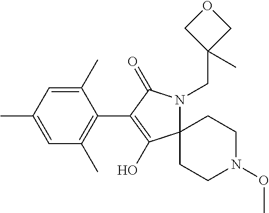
C12(CCN(OC)CC1)N(CC1(C)COC1)C(=O)C(C1=C(C)C=C(C)C=C1C)=C2O
